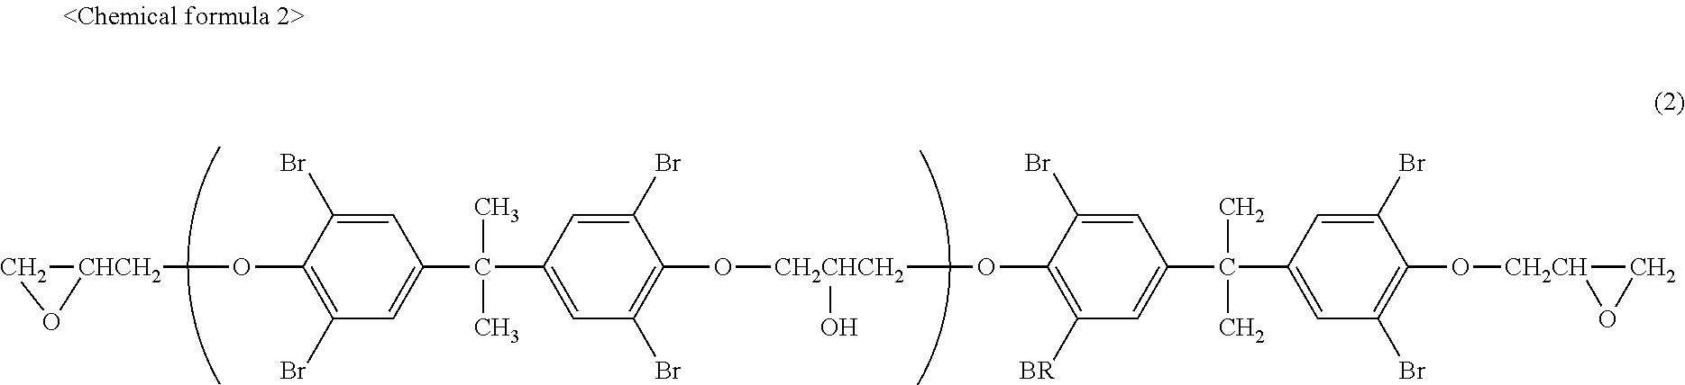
C1=C(Br)C(O[CHCH2]2CO2)=C(Br)C=C1C(C1=CC(Br)=C(O[CH2CHCH2](O)OC2=C([BR])C=C(C(C3=CC(Br)=C(O[CH2CH]4OC4)C(Br)=C3)(C)C)C=C2Br)C(Br)=C1)(C)C
